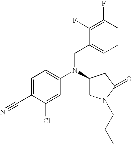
C1=C(C#N)C(Cl)=CC(N(C2CN(CCC)C(=O)C2)CC2=CC=CC(F)=C2F)=C1
